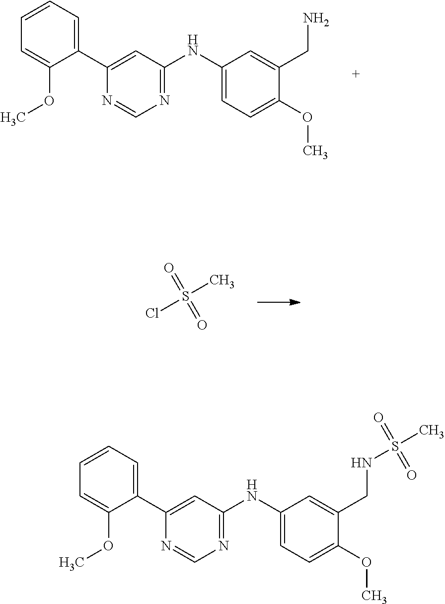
C1(C2=CC(NC3=CC=C(OC)C(CN)=C3)=NC=N2)=CC=CC=C1OC.S(C)(Cl)(=O)=O.C1(C2=CC(NC3=CC=C(OC)C(CNS(C)(=O)=O)=C3)=NC=N2)=CC=CC=C1OC
